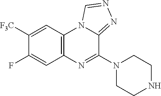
C1([F3C])=CC2=C(C=C1F)N=C(N1CCNCC1)C1=NN=CN21
